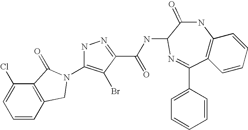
C12=C(C=CC=C1Cl)CN(C1=C(Br)C(C(NC3C(=O)NC4=C(C=CC=C4)C(C4=CC=CC=C4)=N3)=O)=NN1)C2=O
